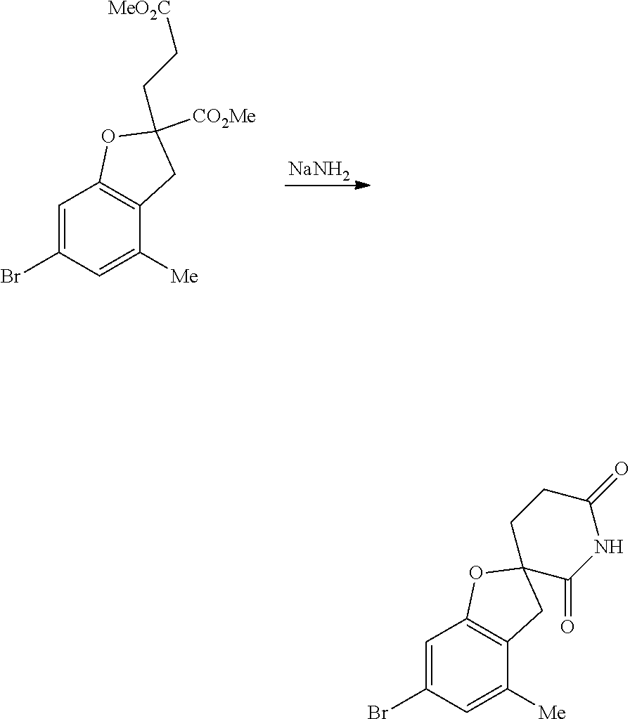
[NaNH2].C12=C(C([Me])=CC(Br)=C1)CC(CC[MeO2C])([CO2Me])O2.C12=C(C([Me])=CC(Br)=C1)CC1(O2)C(=O)NC(=O)CC1
